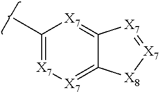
[X7]1=C(C)[X7]=C2C(=[X7]1)[X8][X7]=[X7]2
